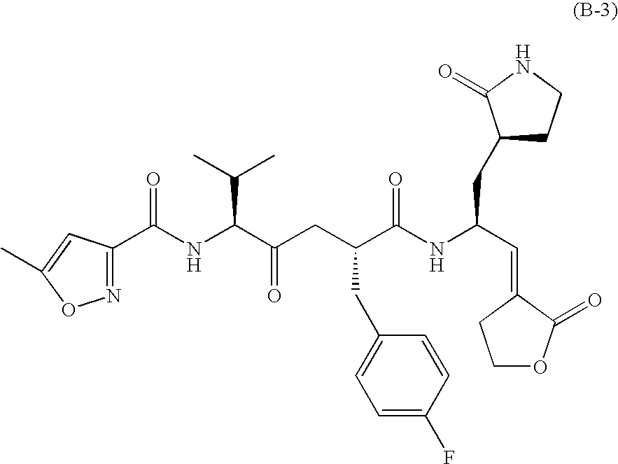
C(NC(C(=O)CC(C(NC(C=C1CCOC1=O)CC1CCNC1=O)=O)CC1=CC=C(F)C=C1)C(C)C)(=O)C1=NOC(C)=C1
